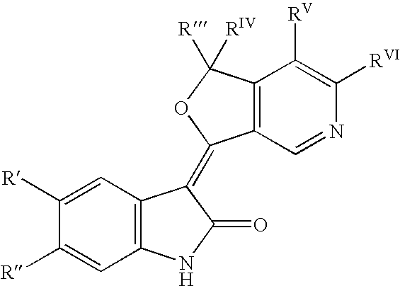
C1([R])=CC2=C(C=C1[R])NC(=O)C2=C1C2=C(C([R])([RIV])O1)C([RV])=C([RVI])N=C2
